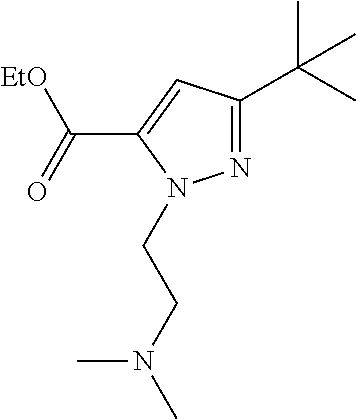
N1=C(C(C)(C)C)C=C(C(=O)[EtO])N1CCN(C)C
